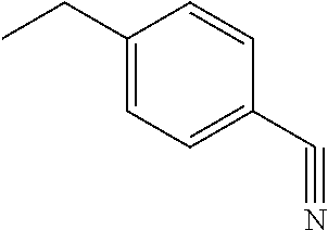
C1(CC)=CC=C(C#N)C=C1
